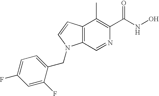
C12=C(C=CN1CC1=CC=C(F)C=C1F)C(C)=C(C(NO)=O)N=C2
